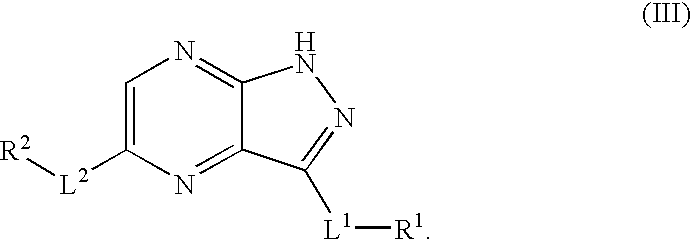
C1=C([L2][R2])N=C2C(=N1)NN=C2[L1][R1]
